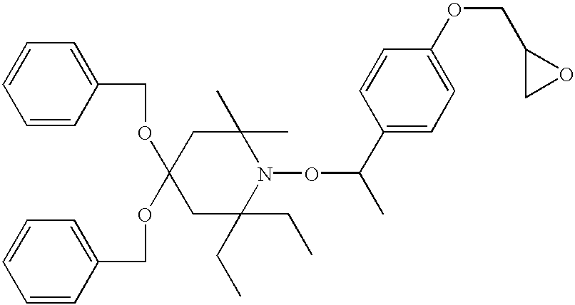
C1C(CC)(CC)N(OC(C)C2=CC=C(OCC3CO3)C=C2)C(C)(C)CC1(OCC1=CC=CC=C1)OCC1=CC=CC=C1
